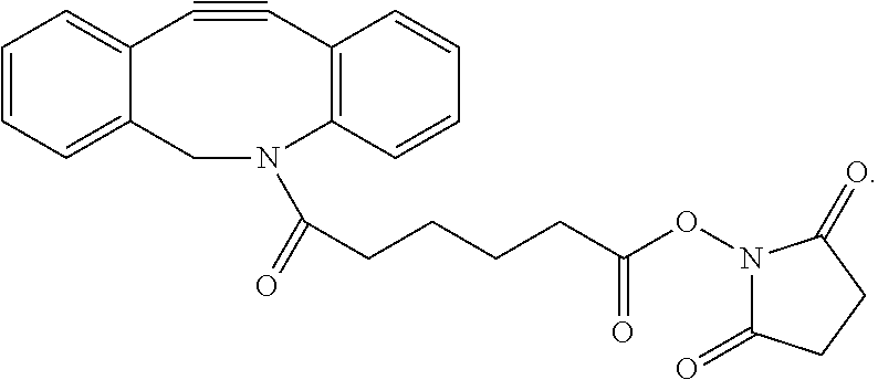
C1=CC=C2C(=C1)C#CC1=C(C=CC=C1)N(C(=O)CCCCC(ON1C(=O)CCC1=O)=O)C2
